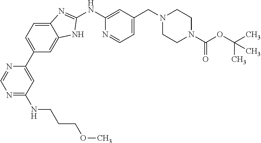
C1(C2=CC=C3C(=C2)NC(NC2=CC(CN4CCN(C(=O)OC(C)(C)C)CC4)=CC=N2)=N3)=CC(NCCCOC)=NC=N1
